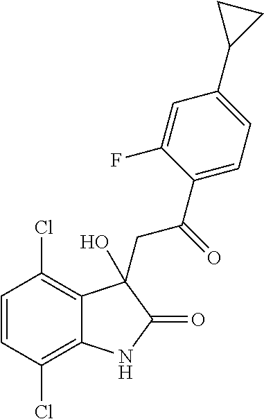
C1=CC(Cl)=C2C(=C1Cl)C(O)(CC(C1=CC=C(C3CC3)C=C1F)=O)C(=O)N2
